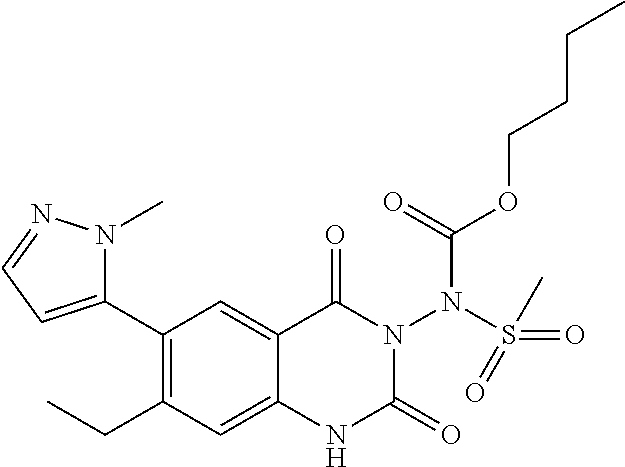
C1(C2=CC=NN2C)=C(CC)C=C2C(=C1)C(=O)N(N(S(=O)(C)=O)C(OCCCC)=O)C(=O)N2
